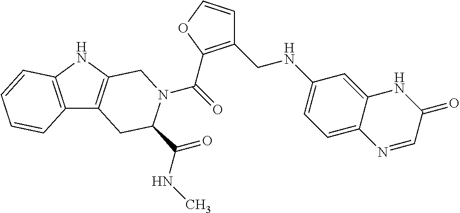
C(=O)(N1C(C(=O)NC)CC2=C(NC3=C2C=CC=C3)C1)C1=C(CNC2=CC=C3C(=C2)NC(=O)C=N3)C=CO1
